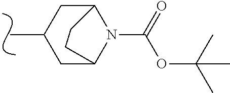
C1C2N(C(=O)OC(C)(C)C)C(CC1C)CC2
